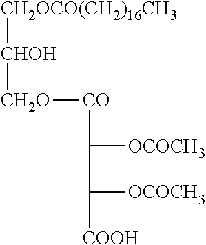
[CH2OCO(CH2)16CH3][CHOH][CH2O][CO]C(C([COOH])[OCOCH3])[OCOCH3]
